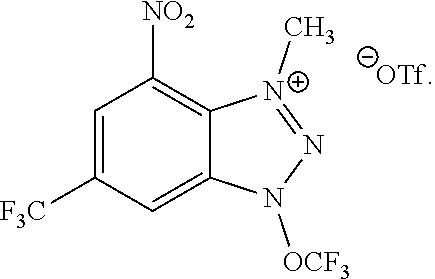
C1=C([F3C])C=C2C(=C1[NO2])[N+](C)=NN2[OCF3].[OTf]
